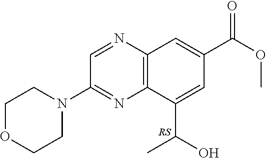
C12=C(N=CC(N3CCOCC3)=N1)C=C(C(OC)=O)C=C2C(O)C
